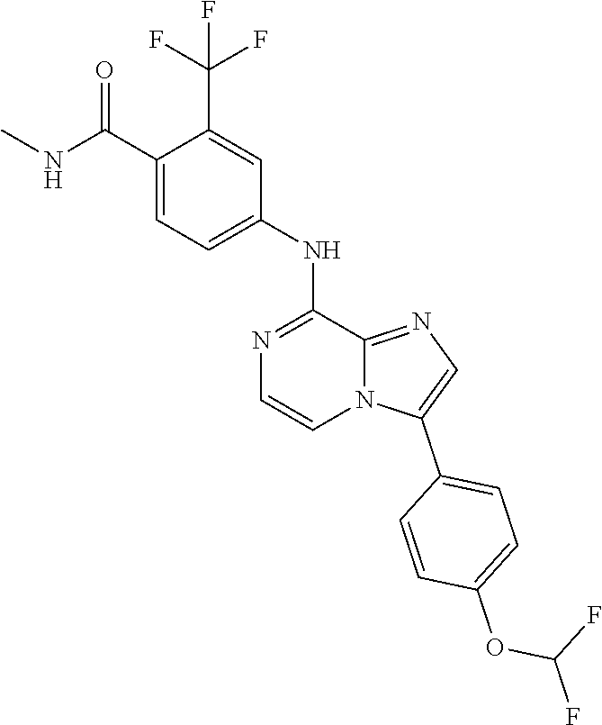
C1=C(NC2=NC=CN3C2=NC=C3C2=CC=C(OC(F)F)C=C2)C=C(C(F)(F)F)C(C(NC)=O)=C1
